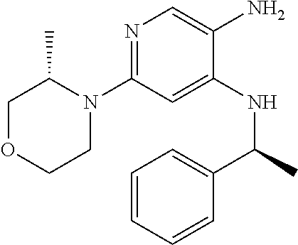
N1=C(N2C(C)COCC2)C=C(NC(C2=CC=CC=C2)C)C(N)=C1
